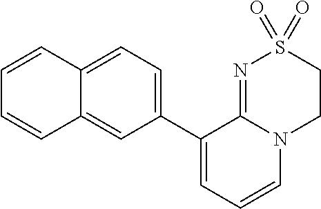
C1(C2=CC=CN3C2=NS(=O)(=O)CC3)=CC=C2C(=C1)C=CC=C2
